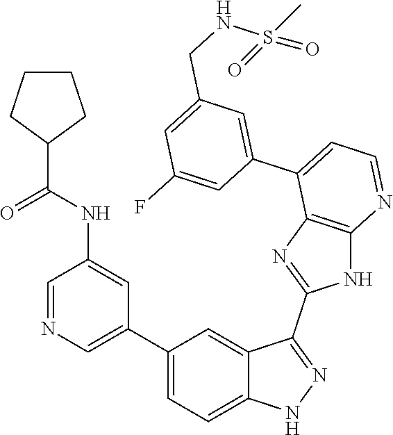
C1=NC=C(C2=CC=C3C(=C2)C(C2=NC4=C(N2)N=CC=C4C2=CC(CNS(=O)(C)=O)=CC(F)=C2)=NN3)C=C1NC(=O)C1CCCC1
